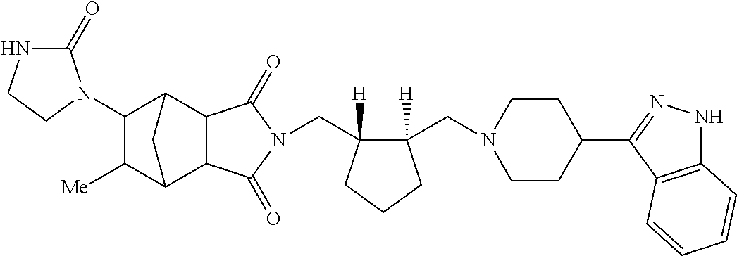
C(C1([H])C(CN2CCC(C3=NNC4=C3C=CC=C4)CC2)([H])CCC1)N1C(=O)C2C3C([Me])C(N4C(=O)NCC4)C(C2C1=O)C3
